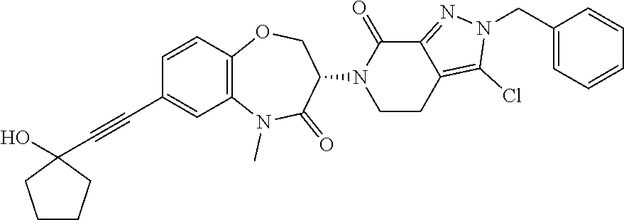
C12=C(C=CC(C#CC3(O)CCCC3)=C1)OCC(N1CCC3=C(Cl)N(CC4=CC=CC=C4)N=C3C1=O)C(=O)N2C
